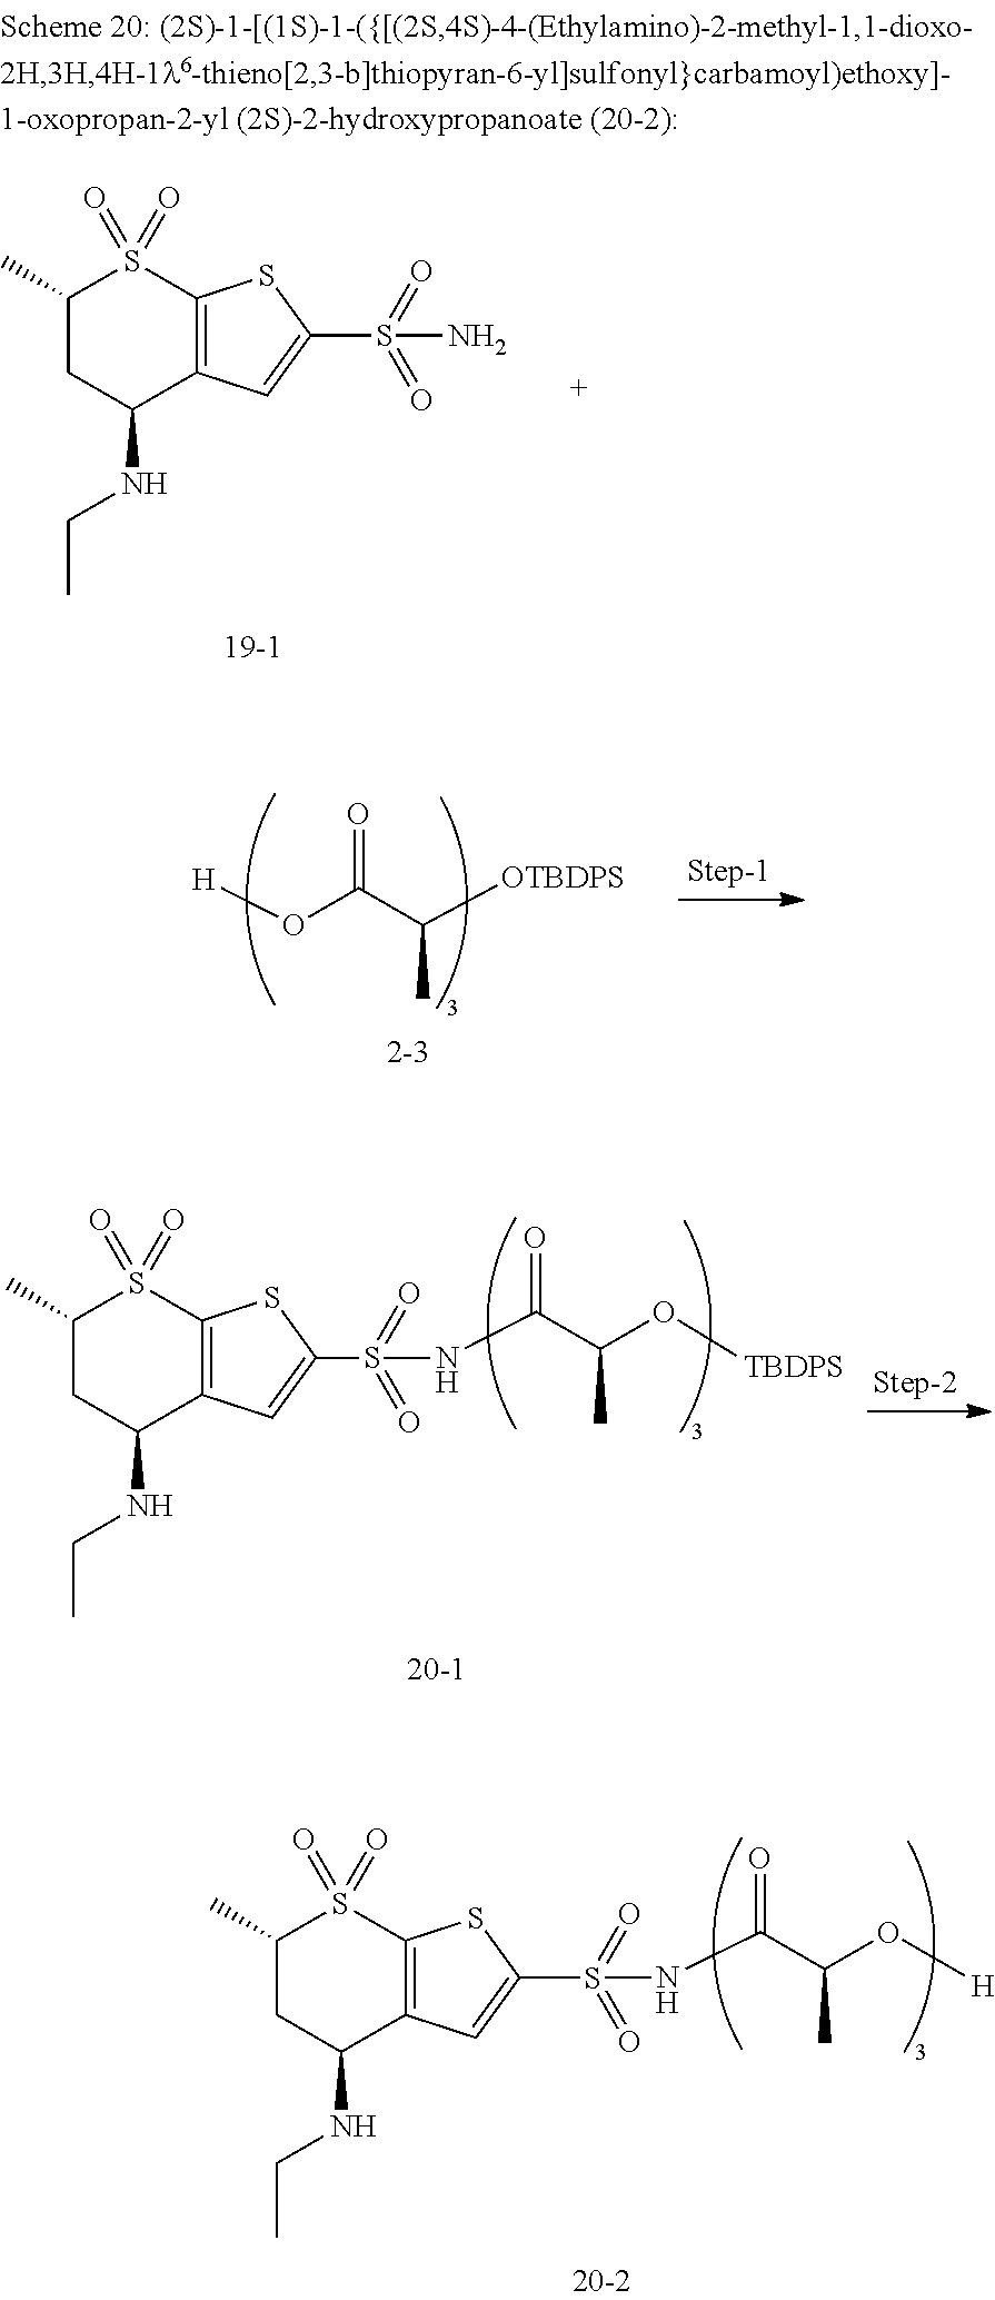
C1(C)CC(NCC)C2=C(S1(=O)=O)SC(S(N)(=O)=O)=C2.O(C(C([OTBDPS])C)=O)[H].C1(C)CC(NCC)C2=C(S1(=O)=O)SC(S(=O)(=O)NC(C(O[TBDPS])C)=O)=C2.C1(C)CC(NCC)C2=C(S1(=O)=O)SC(S(=O)(=O)NC(C(O[H])C)=O)=C2
